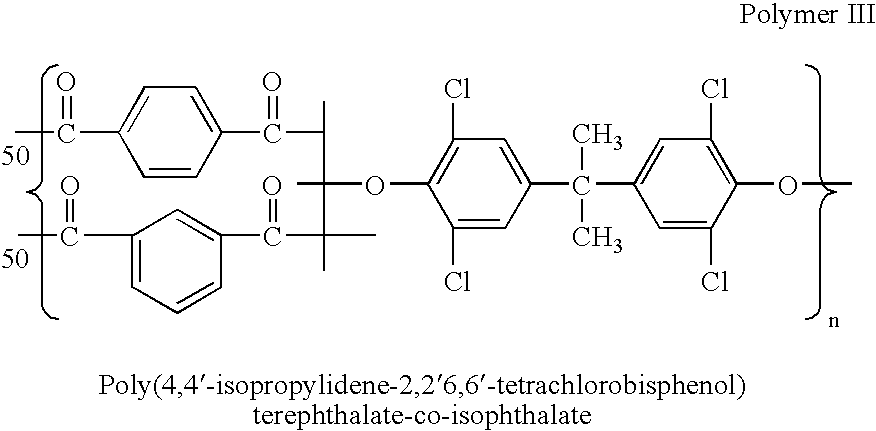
C1=CC(C(=O)C)=CC=C1C(=O)C(C(OC1=C(Cl)C=C(C(C2=CC(Cl)=C(OC)C(Cl)=C2)(C)C)C=C1Cl)(C)C(C)(C(C1=CC(C(C)=O)=CC=C1)=O)C)C
